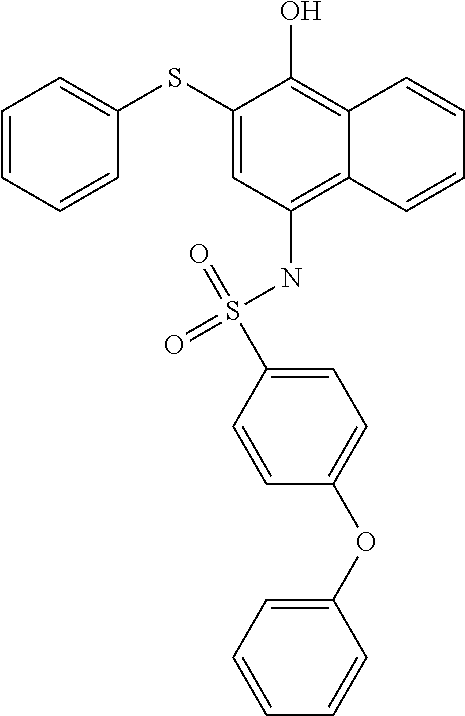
C1(SC2=CC=CC=C2)=CC(NS(=O)(=O)C2=CC=C(OC3=CC=CC=C3)C=C2)=C2C(=C1O)C=CC=C2
